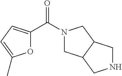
N1(C(C2=CC=C(C)O2)=O)CC2C(C1)CNC2
